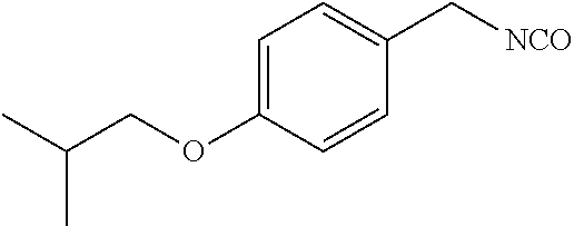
C1=C(OCC(C)C)C=CC(C[NCO])=C1
